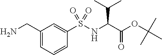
C1(CN)=CC=CC(S(NC(C(OC(C)(C)C)=O)C(C)C)(=O)=O)=C1
